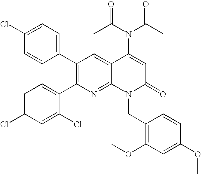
C1(Cl)=CC=C(C2=C(C3=CC=C(Cl)C=C3Cl)N=C3C(=C2)C(N(C(=O)C)C(C)=O)=CC(=O)N3CC2=C(OC)C=C(OC)C=C2)C=C1
